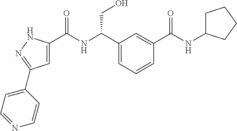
C1=C(C(NC(C2=CC=CC(C(NC3CCCC3)=O)=C2)CO)=O)NN=C1C1=CC=NC=C1
